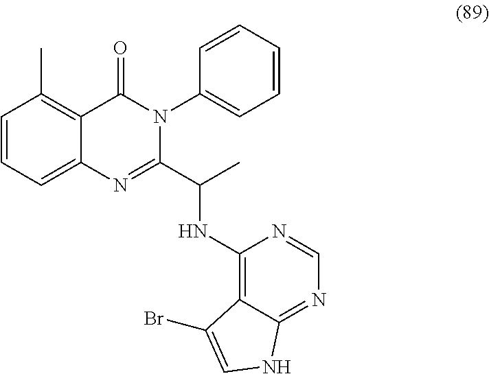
C1=CC=C2C(=C1C)C(=O)N(C1=CC=CC=C1)C(C(C)NC1=C3C(=NC=N1)NC=C3Br)=N2
